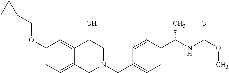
C1(OCC2CC2)=CC=C2C(=C1)C(O)CN(CC1=CC=C(C(NC(=O)OC)C)C=C1)C2
